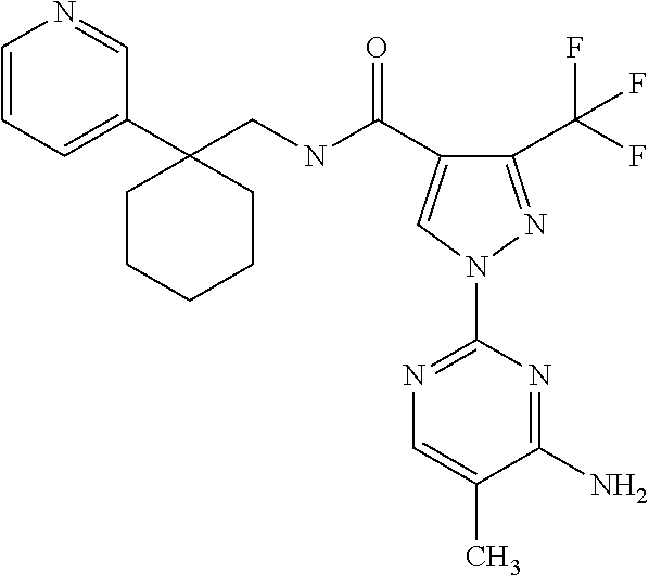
C(NC(=O)C1=CN(C2=NC=C(C)C(N)=N2)N=C1C(F)(F)F)C1(C2=CC=CN=C2)CCCCC1
